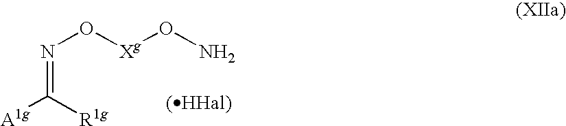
N(=C([R1g])[A1g])O[Xg]ON
